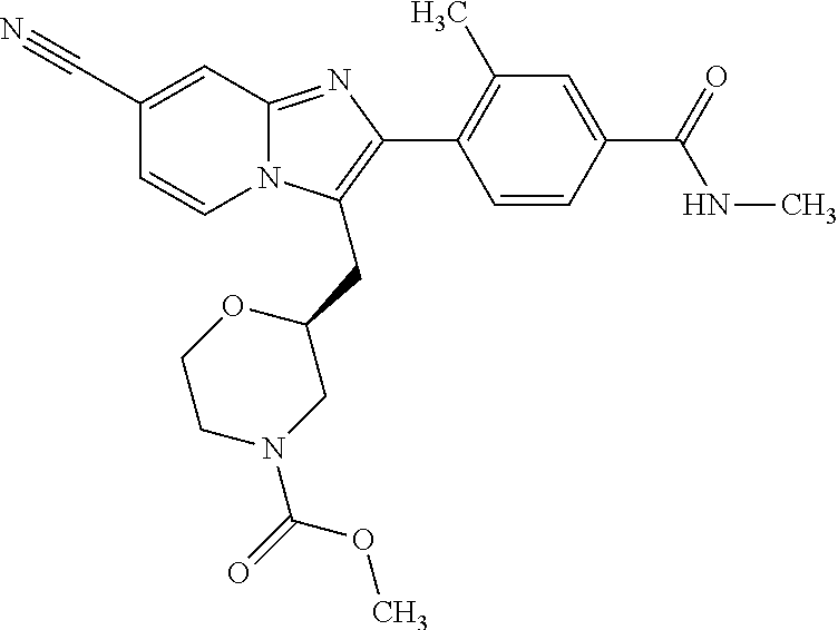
C1(C#N)=CC2=NC(C3=C(C)C=C(C(=O)NC)C=C3)=C(CC3CN(C(=O)OC)CCO3)N2C=C1
